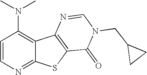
C1(N(C)C)=C2C(=NC=C1)SC1=C2N=CN(CC2CC2)C1=O
